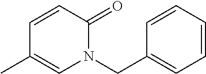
C1=CC=CC(CN2C(=O)C=CC(C)=C2)=C1
